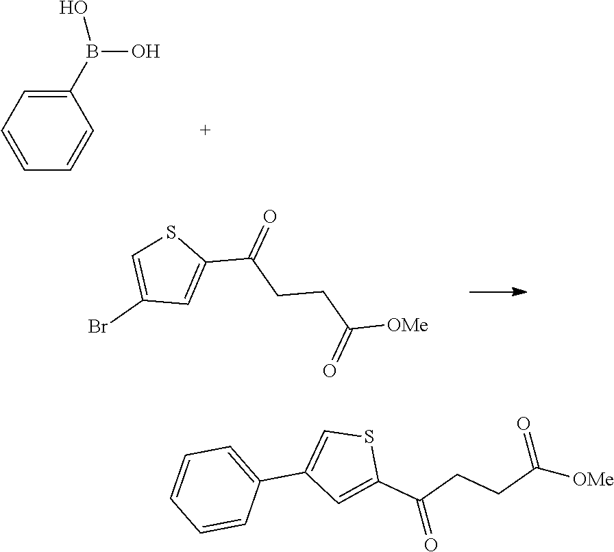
C1=CC=C(B(O)O)C=C1.C1=C(C(CCC([OMe])=O)=O)SC=C1Br.C1(C(CCC([OMe])=O)=O)=CC(C2=CC=CC=C2)=CS1
